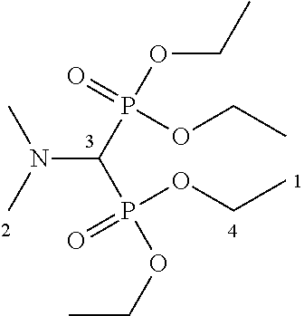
N(C(P(OCC)(=O)OCC)P(OCC)(=O)OCC)(C)C
